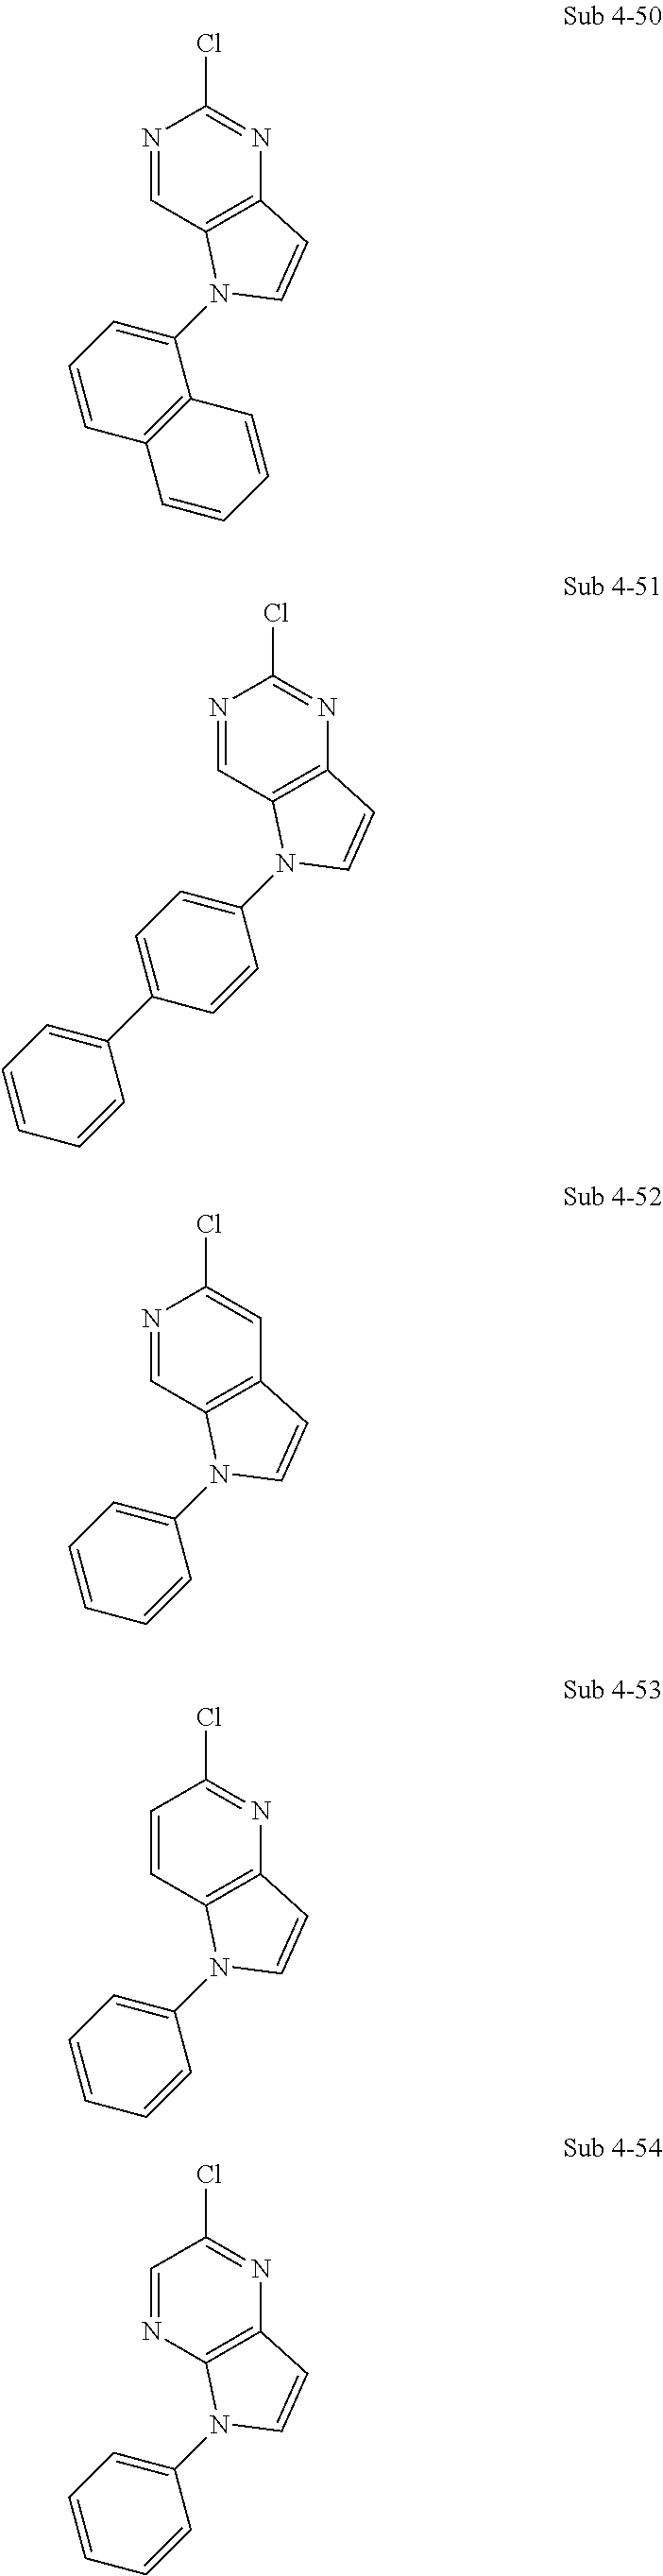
C1=NC(Cl)=NC2=C1N(C1=CC=CC3=C1C=CC=C3)C=C2.C1=NC(Cl)=NC2=C1N(C1=CC=C(C3=CC=CC=C3)C=C1)C=C2.C1=NC(Cl)=CC2=C1N(C1=CC=CC=C1)C=C2.C1=CC(Cl)=NC2=C1N(C1=CC=CC=C1)C=C2.N1=CC(Cl)=NC2=C1N(C1=CC=CC=C1)C=C2
